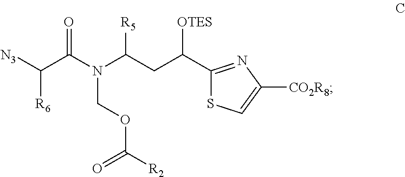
[N3]C(C(N(C(CC(C1=NC([CO2R8])=CS1)[OTES])[R5])COC([R2])=O)=O)[R6]
